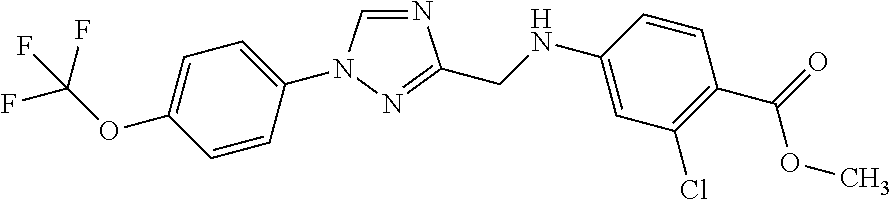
C1=C(OC(F)(F)F)C=CC(N2C=NC(CNC3=CC(Cl)=C(C(=O)OC)C=C3)=N2)=C1
